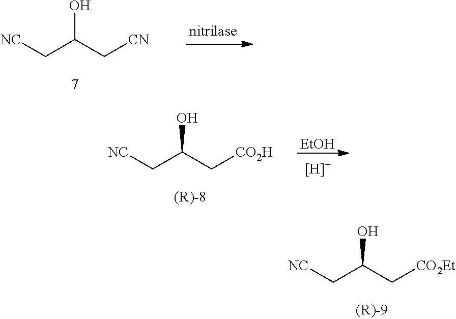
C(C(C[CO2Et])O)[NC].C(C(C[CN])O)[NC].C(C(C[CO2H])O)[NC].[EtOH]
